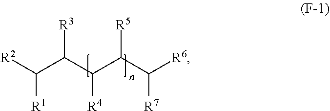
[R2]C(C(C([R4])C([R5])C([R7])[R6])[R3])[R1]
